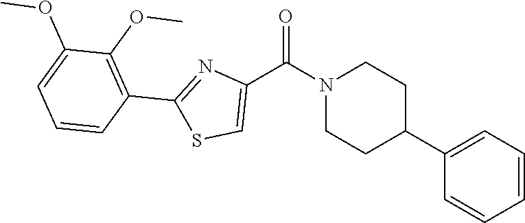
C1=CC=C(C2CCN(C(C3=CSC(C4=C(OC)C(OC)=CC=C4)=N3)=O)CC2)C=C1
